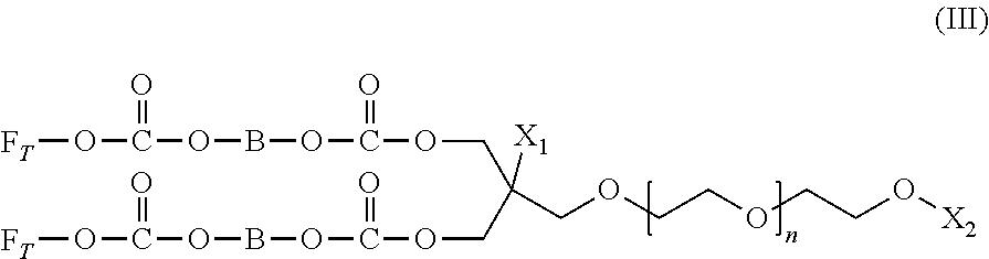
[FT]OC(=O)OBOC(=O)OCC([X1])(COC(OBOC(O[FT])=O)=O)COCCOCCO[X2]
